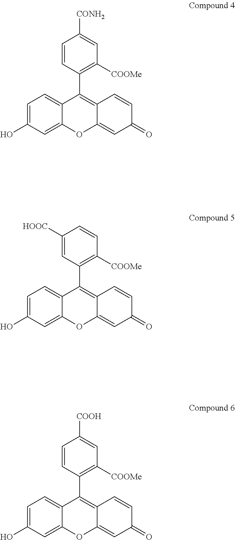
C1=CC(C2=C3C(=CC(=O)C=C3)OC3=CC(O)=CC=C23)=C([COOMe])C=C1[CONH2].C1([HOOC])=CC(C2=C3C(=CC(=O)C=C3)OC3=CC(O)=CC=C23)=C([COOMe])C=C1.C1=CC(C2=C3C(=CC(=O)C=C3)OC3=CC(O)=CC=C23)=C([COOMe])C=C1[COOH]
